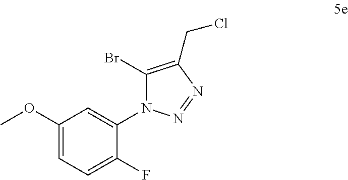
C1(OC)=CC=C(F)C(N2C(Br)=C(CCl)N=N2)=C1
